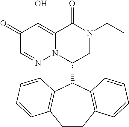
C1(=O)C=NN2C(=C1O)C(=O)N(CC)CC2C1C2=C(CCC3=C1C=CC=C3)C=CC=C2
